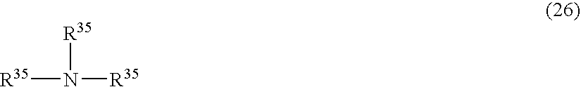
[R35]N([R35])[R35]
